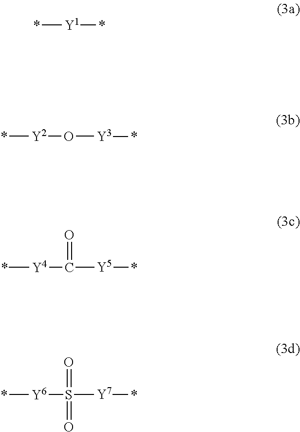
*[Y1]*.*[Y2]O[Y3]*.*[Y4]C([Y5]*)=O.*[Y6]S([Y7]*)(=O)=O
